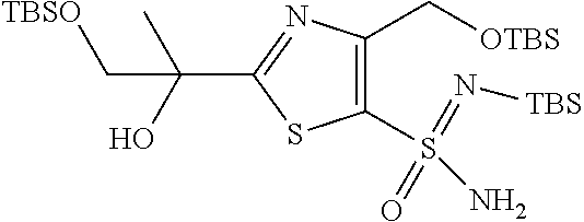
C1(C[OTBS])=C(S(N)(=O)=N[TBS])SC(C(C[TBSO])(O)C)=N1
